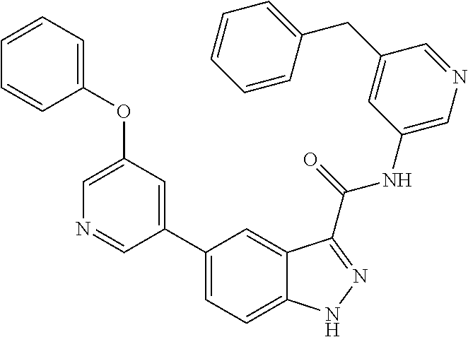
C1(OC2=CC=CC=C2)=CN=CC(C2=CC=C3C(=C2)C(C(NC2=CN=CC(CC4=CC=CC=C4)=C2)=O)=NN3)=C1
